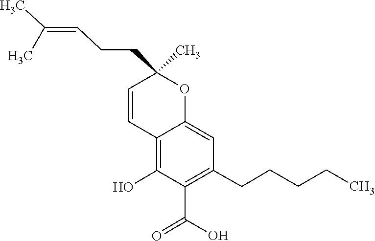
C(C=C(C)C)CC1(C)C=CC2=C(O)C(C(=O)O)=C(CCCCC)C=C2O1
